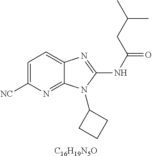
C1=C([NC])N=C2C(=C1)N=C(NC(=O)CC(C)C)N2C1CCC1.[C16H19N5O]
